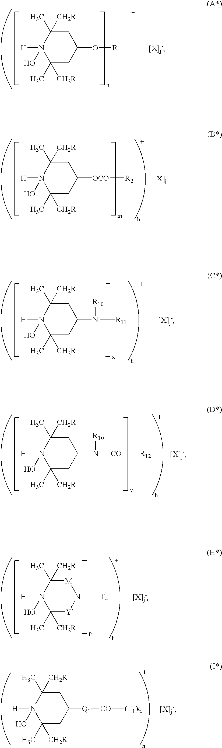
C1(C)([CH2R])CC([Q1][CO][(T1)q])CC(C)([CH2R])N1([H])O.C1(C)([CH2R])CC(O[R1])CC(C)([CH2R])N1([H])O.C1(C)([CH2R])CC([OCO][R2])CC(C)([CH2R])N1([H])O.C1(C)([CH2R])CC(N([R11])[R10])CC(C)([CH2R])N1([H])O.C1(C)([CH2R])CC(N([R10])[CO][R12])CC(C)([CH2R])N1([H])O.C1(C)([CH2R])[Y]N([T4])[M]C(C)([CH2R])N1([H])O
